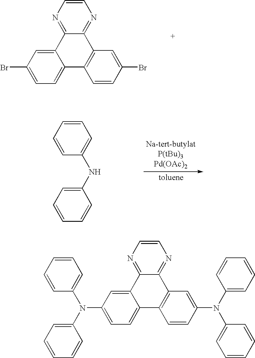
C12=CC=C(Br)C=C1C1=NC=CN=C1C1=C2C=CC(Br)=C1.C1=CC=CC(NC2=CC=CC=C2)=C1.C12=CC=C(N(C3=CC=CC=C3)C3=CC=CC=C3)C=C1C1=NC=CN=C1C1=C2C=CC(N(C2=CC=CC=C2)C2=CC=CC=C2)=C1
